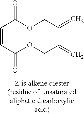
C(=CC(OCC=C)=O)C(OCC=C)=O
